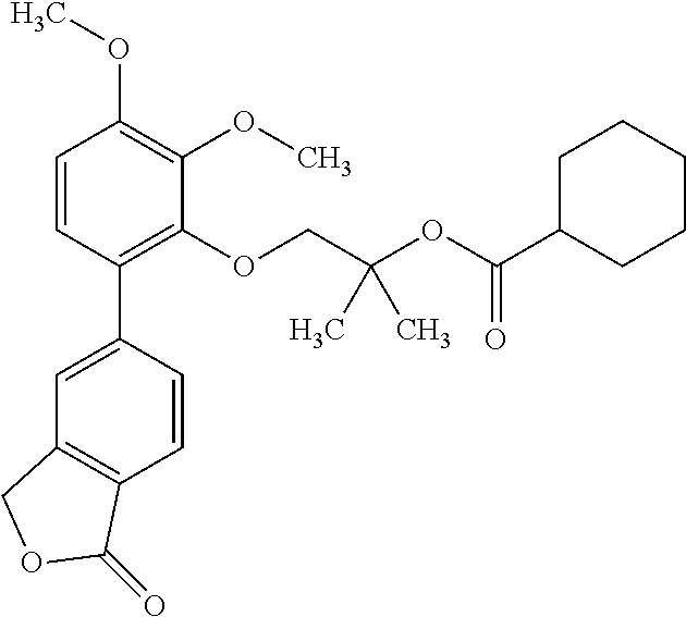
C1=CC(C2=CC3=C(C=C2)C(=O)OC3)=C(OCC(OC(C2CCCCC2)=O)(C)C)C(OC)=C1OC
